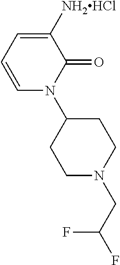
C1([NH2HCl])=CC=CN(C2CCN(CC(F)F)CC2)C1=O
